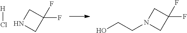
[H]Cl.C1NCC1(F)F.C1N(CCO)CC1(F)F
